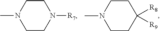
C1CN([R7])CCN1C.C1CC([R8])([R9])CCN1C
